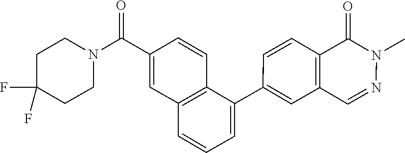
C1(C2=CC=CC3=C2C=CC(C(N2CCC(F)(F)CC2)=O)=C3)=CC2=C(C=C1)C(=O)N(C)N=C2
